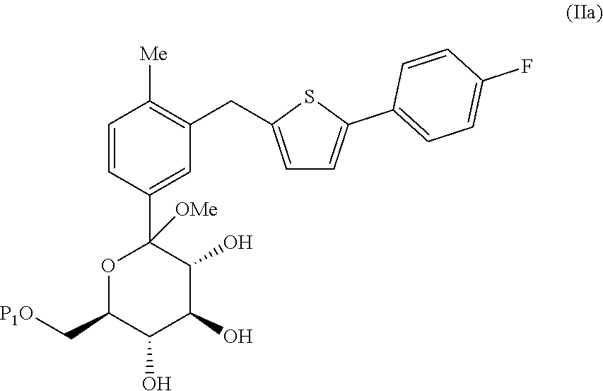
C1=CC(C2([OMe])OC(C[P1O])C(O)C(O)C2O)=CC(CC2=CC=C(C3=CC=C(F)C=C3)S2)=C1[Me]
